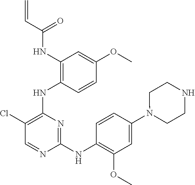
N(C1=C(NC2=C(Cl)C=NC(NC3=C(OC)C=C(N4CCNCC4)C=C3)=N2)C=CC(OC)=C1)C(=O)C=C
